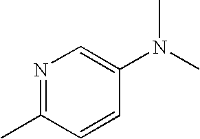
N1=C(C)C=CC(N(C)C)=C1
